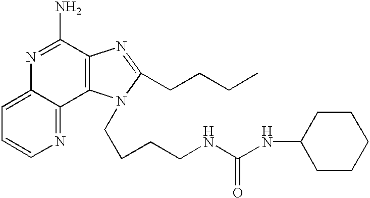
C1=C2C(=NC=C1)C1=C(C(N)=N2)N=C(CCCC)N1CCCCNC(NC1CCCCC1)=O
